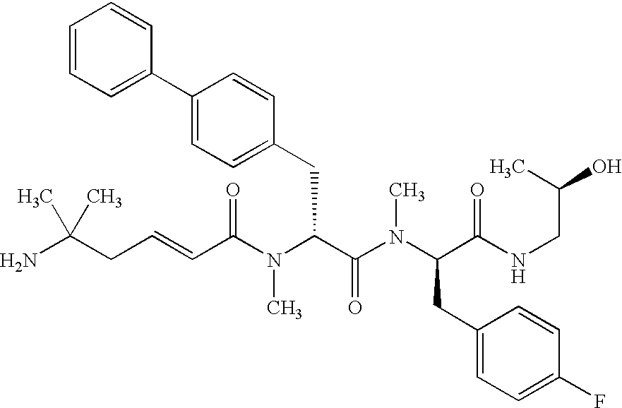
C(C(N(C(C(N(C(C(NCC(O)C)=O)CC1=CC=C(F)C=C1)C)=O)CC1=CC=C(C2=CC=CC=C2)C=C1)C)=O)=CCC(N)(C)C
